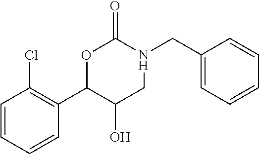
C1=CC=CC(C2C(O)CN(CC3=CC=CC=C3)C(=O)O2)=C1Cl
